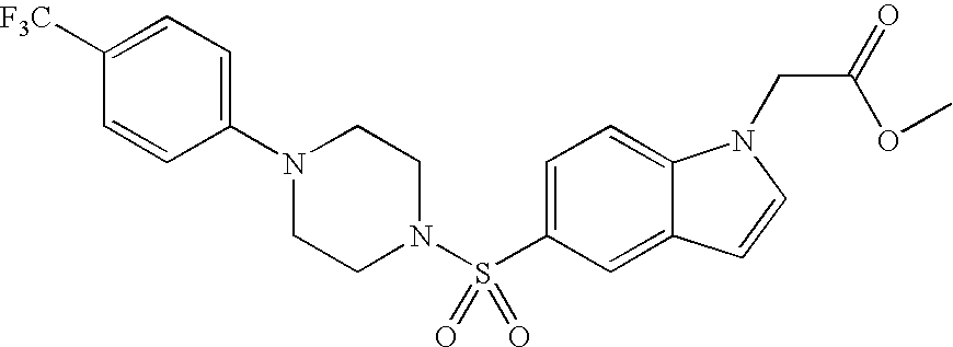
C1(N2CCN(S(C3=CC=C4C(=C3)C=CN4CC(=O)OC)(=O)=O)CC2)=CC=C([F3C])C=C1
